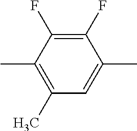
C1(C)=C(C)C(F)=C(F)C(C)=C1
